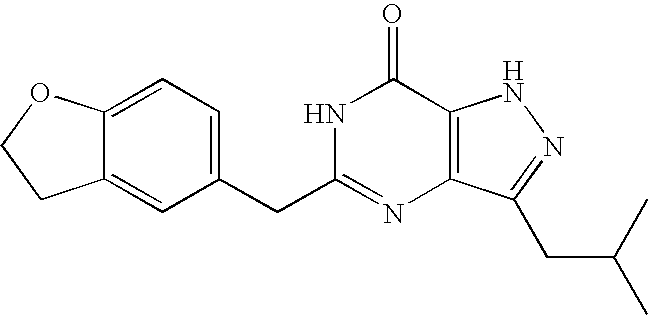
C1=C(CC2=NC3=C(C(=O)N2)NN=C3CC(C)C)C=C2C(=C1)OCC2
